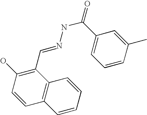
C12=C(C(C=NNC(=O)C3=CC=CC(C)=C3)=C(O)C=C1)C=CC=C2
